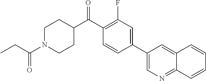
C1N(C(CC)=O)CCC(C(C2=C(F)C=C(C3=CN=C4C(=C3)C=CC=C4)C=C2)=O)C1
